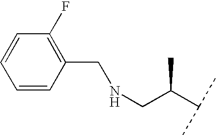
C1=CC(CNCC(C(C)C)C)=C(F)C=C1
